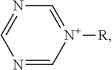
N1=C[N+]([R])=CN=C1
